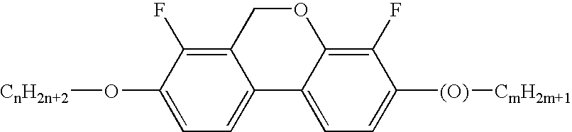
C12=C(F)C(O[CnH2n+2])=CC=C1C1=CC=C([(O)][CmH2m+1])C(F)=C1OC2
